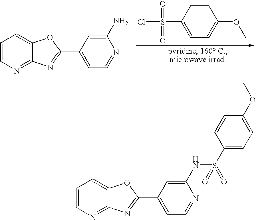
C1=CC(S(Cl)(=O)=O)=CC=C1OC.C1=CN=C2C(=C1)OC(C1=CC=NC(N)=C1)=N2.C1=CN=C2C(=C1)OC(C1=CC=NC(NS(=O)(C3=CC=C(OC)C=C3)=O)=C1)=N2
